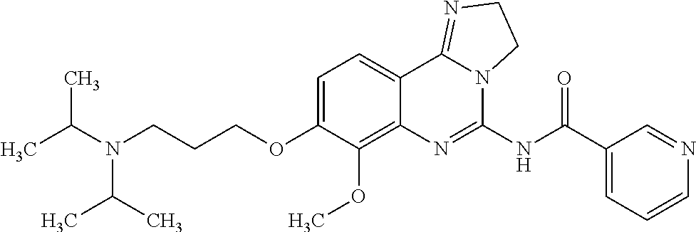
C(COC1=CC=C2C(=C1OC)N=C(NC(C1=CC=CN=C1)=O)N1C2=NCC1)CN(C(C)C)C(C)C
